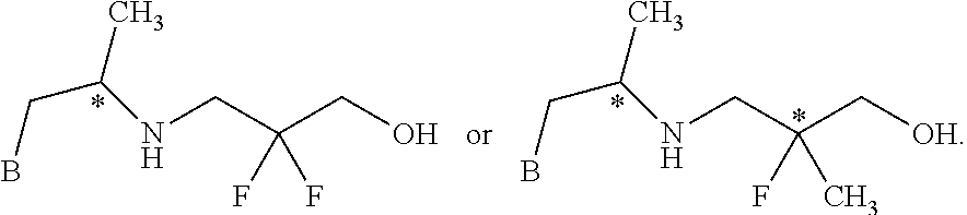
N(CC(CO)(F)F)C(CB)C.N(CC(C[OH])(F)C)C(CB)C
